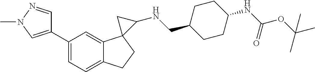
C1(C2=CN(C)N=C2)=CC=C2C(=C1)C1(CC2)C(NCC2CCC(NC(OC(C)(C)C)=O)CC2)C1
